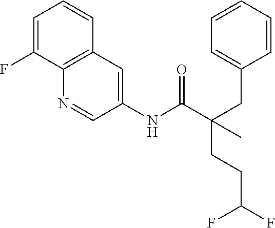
C1=C(F)C2=C(C=C1)C=C(NC(=O)C(CCC(F)F)(CC1=CC=CC=C1)C)C=N2
